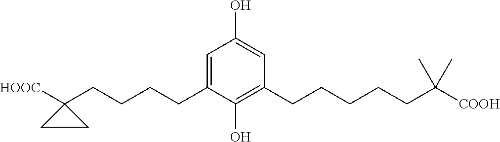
C1(O)=CC(CCCCCC(C)(C)[COOH])=C(O)C(CCCCC2([HOOC])CC2)=C1
